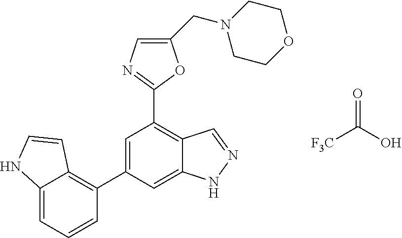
C1=C(C2=C3C(=CC=C2)NC=C3)C=C2C(=C1C1=NC=C(CN3CCOCC3)O1)C=NN2.O=C(O)[F3C]
